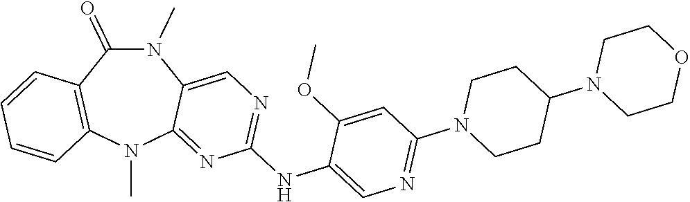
N1(C)C(=O)C2=C(N(C)C3=NC(NC4=CN=C(N5CCC(N6CCOCC6)CC5)C=C4OC)=NC=C13)C=CC=C2
